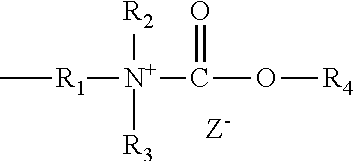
C[R1][N+](C(O[R4])=O)([R2])[R3]
